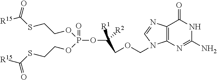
C12=C(N=C(N)NC1=O)N(COCC(OP(=O)(OCCSC([R15])=O)OCCSC([R15])=O)([R1])[R2])C=N2
